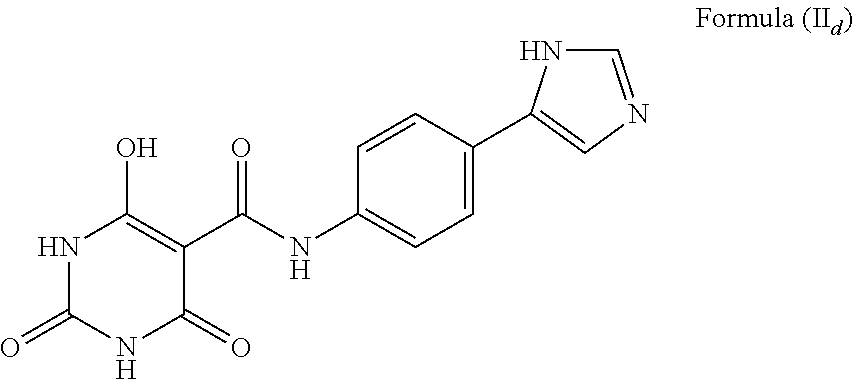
N1C(=O)NC(=O)C(C(NC2=CC=C(C3=CN=CN3)C=C2)=O)=C1O
